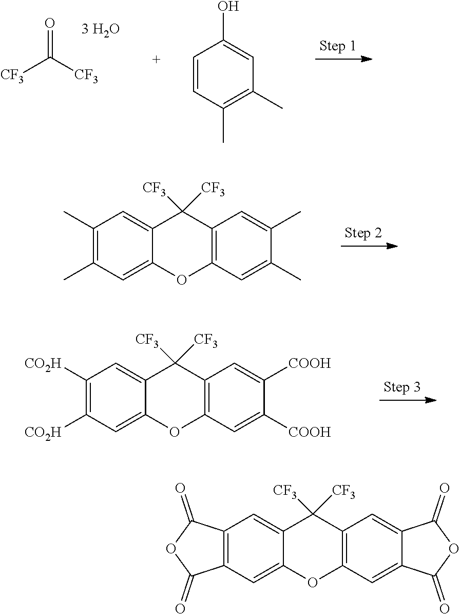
C12=CC3=C(C=C1C([CF3])([CF3])C1=C(O2)C=C2C(=C1)C(=O)OC2=O)C(=O)OC3=O.[CF3]C([CF3])=O.C1=CC(C)=C(C)C=C1O.C12=CC(C)=C(C)C=C1C([CF3])([CF3])C1=C(O2)C=C(C)C(C)=C1.C12=CC([CO2H])=C([CO2H])C=C1C([CF3])([CF3])C1=C(O2)C=C([COOH])C([COOH])=C1
